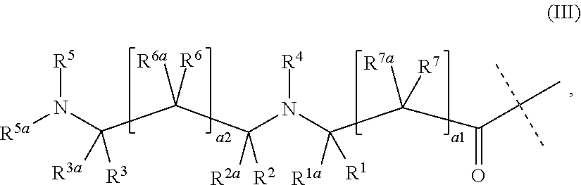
C(C(=O)C(C)(C)C)(C([R1])([R1a])N(C(C(C(N([R5a])[R5])([R3])[R3a])([R6a])[R6])([R2a])[R2])[R4])([R7a])[R7]
